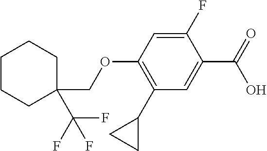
C1(C2CC2)=C(OCC2(C(F)(F)F)CCCCC2)C=C(F)C(C(=O)O)=C1
